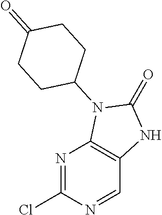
N1=C(Cl)N=CC2=C1N(C1CCC(=O)CC1)C(=O)N2
